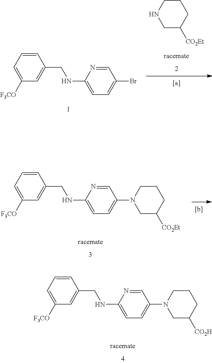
C1C([CO2Et])CCCN1.C1=CC=C([F3CO])C=C1CNC1=CC=C(Br)C=N1.C1=CC=C([F3CO])C=C1CNC1=CC=C(N2CC([CO2H])CCC2)C=N1.C1=CC=C([F3CO])C=C1CNC1=CC=C(N2CC([CO2Et])CCC2)C=N1
